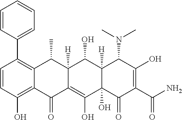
C1=CC(O)=C2C(=C1C1=CC=CC=C1)C(C)C1([H])C(=C(O)C3(O)C([H])(C1O)C(N(C)C)C(O)=C(C(N)=O)C3=O)C2=O
